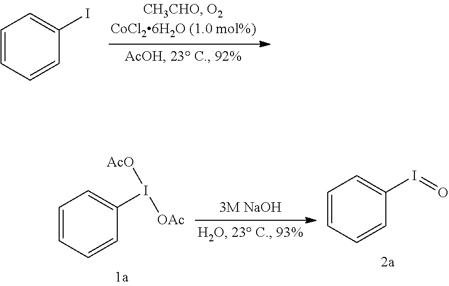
C1=CC=CC(I)=C1.C1=CC=CC(I([AcO])[OAc])=C1.C1=CC=CC(I=O)=C1
